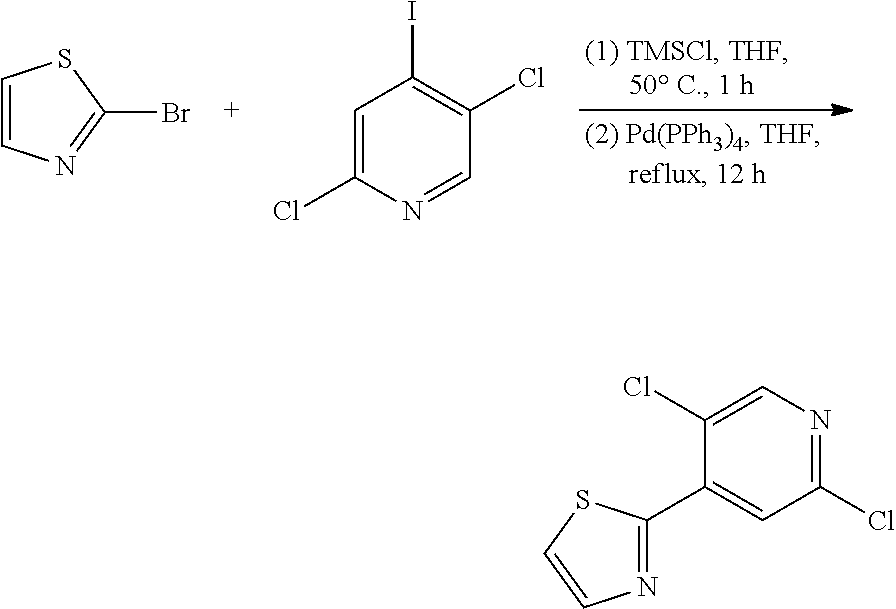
C1=CN=C(Br)S1.C1=C(Cl)N=CC(Cl)=C1I.C1(Cl)=NC=C(Cl)C(C2=NC=CS2)=C1
